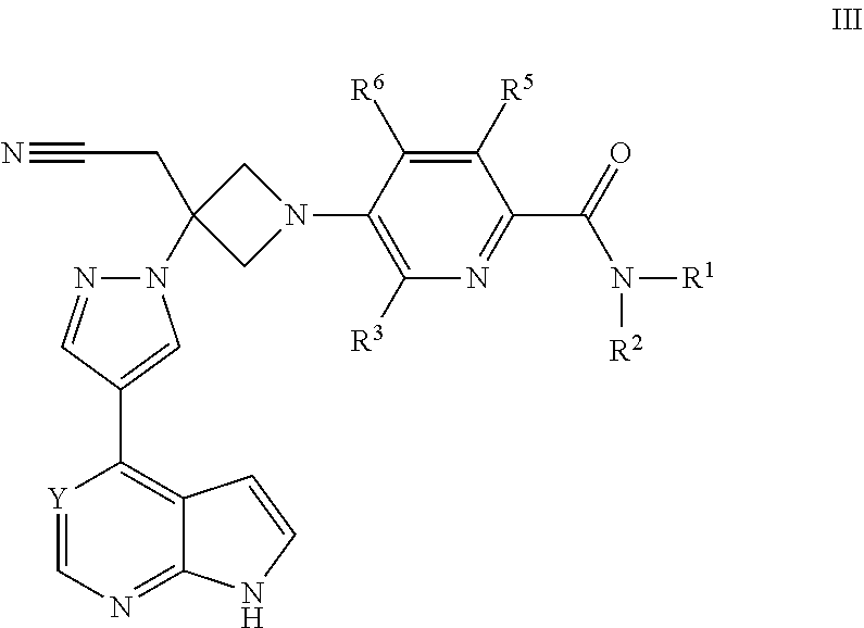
[Y]1=CN=C2C(=C1C1=CN(C3(CC#N)CN(C4=C([R3])N=C(C(=O)N([R1])[R2])C([R5])=C4[R6])C3)N=C1)C=CN2
